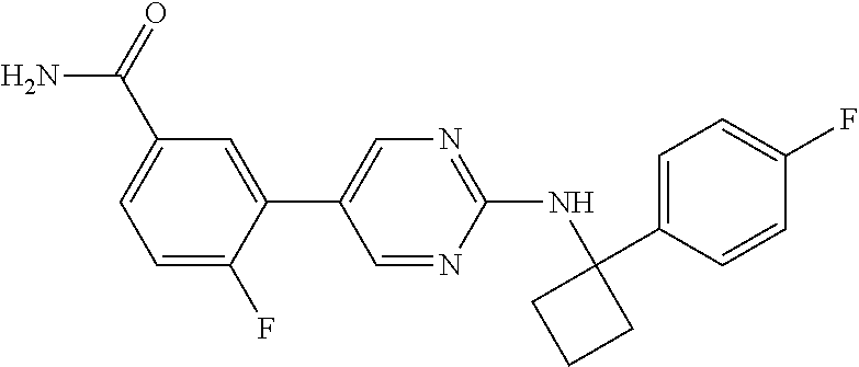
C1(C2=CN=C(NC3(C4=CC=C(F)C=C4)CCC3)N=C2)=CC(C(=O)N)=CC=C1F
